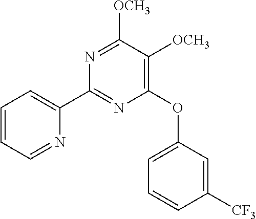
C1(OC2=CC=CC([CF3])=C2)=C([OCH3])C([OCH3])=NC(C2=CC=CC=N2)=N1
